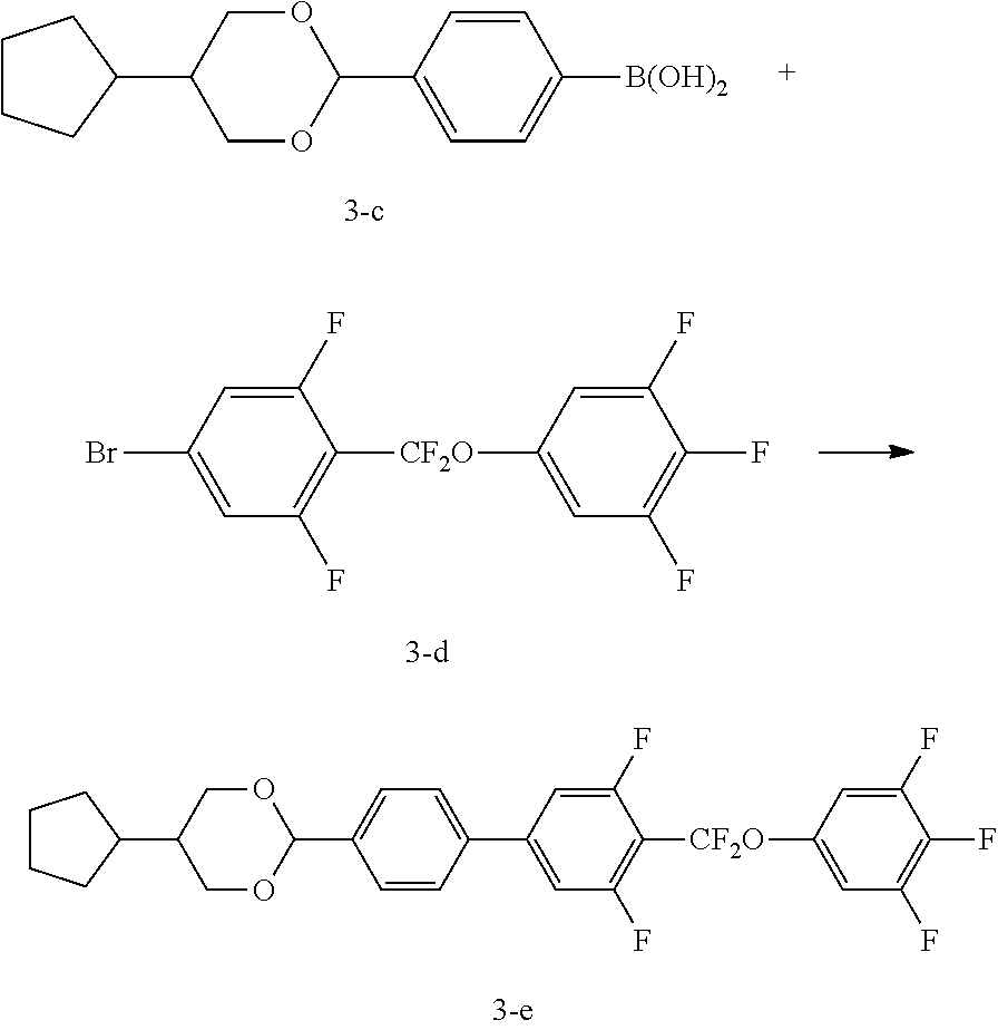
C1CCC(C2COC(C3=CC=C([B(OH)2])C=C3)OC2)C1.BrC1=CC(F)=C([CF2O]C2=CC(F)=C(F)C(F)=C2)C(F)=C1.C1CCC(C2COC(C3=CC=C(C4=CC(F)=C([CF2O]C5=CC(F)=C(F)C(F)=C5)C(F)=C4)C=C3)OC2)C1
